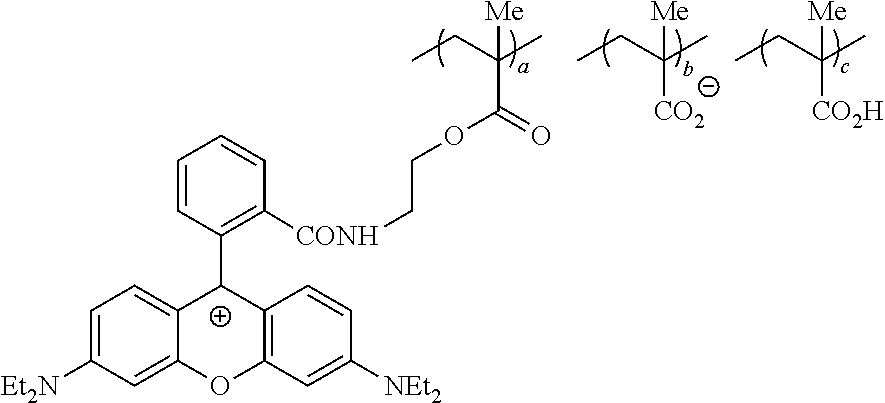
C(C(CC)(C)[Me])(=O)OCC[HNOC]C1=C([C+]2C3=CC=C([NEt2])C=C3OC3=C2C=CC([NEt2])=C3)C=CC=C1.[CO2]C(CC)(C)[Me].[CO2H]C(CC)(C)[Me]
